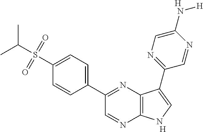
C1(C2=NC3=C(N=C2)NC=C3C2=NC=C(N[H])N=C2)=CC=C(S(C(C)C)(=O)=O)C=C1.[H].[H]
